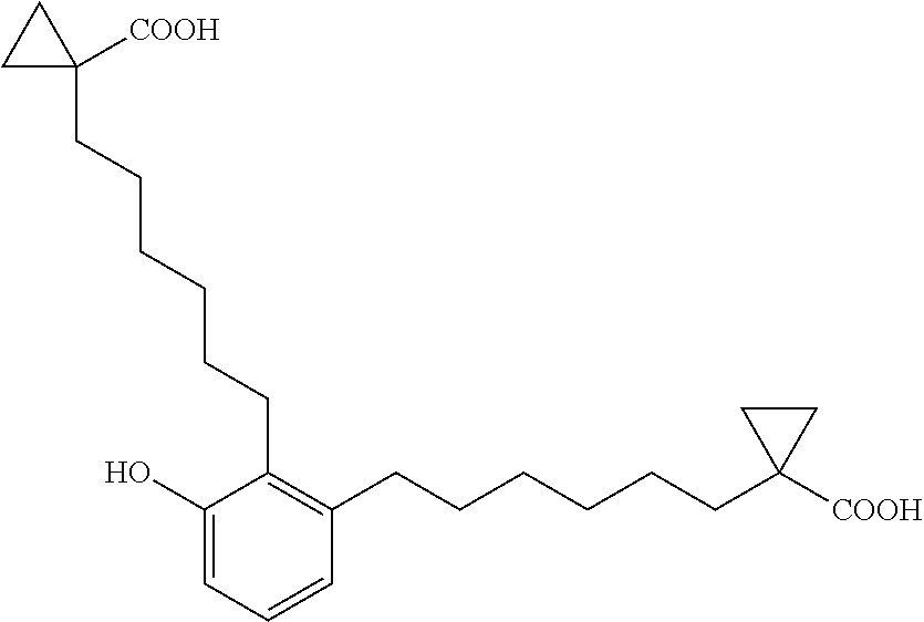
C1=C(O)C(CCCCCCC2([COOH])CC2)=C(CCCCCCC2([COOH])CC2)C=C1
